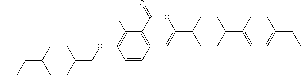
C12=C(C(=O)OC(C3CCC(C4=CC=C(CC)C=C4)CC3)=C1)C(F)=C(OCC1CCC(CCC)CC1)C=C2
